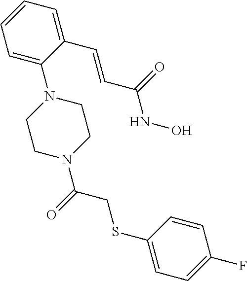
C1=C(N2CCN(C(=O)CSC3=CC=C(F)C=C3)CC2)C(C=CC(NO)=O)=CC=C1
